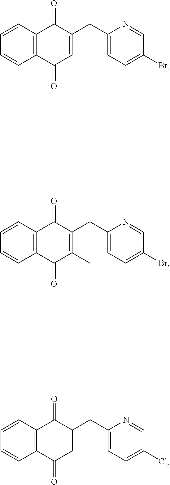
C1=NC(CC2=CC(=O)C3=C(C=CC=C3)C2=O)=CC=C1Br.C1(Br)=CC=C(CC2=C(C)C(=O)C3=C(C=CC=C3)C2=O)N=C1.C1=CC2=C(C=C1)C(=O)C(CC1=CC=C(Cl)C=N1)=CC2=O
